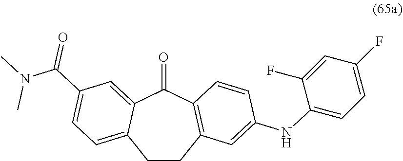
C1(=O)C2=CC(C(=O)N(C)C)=CC=C2CCC2=C1C=CC(NC1=CC=C(F)C=C1F)=C2
